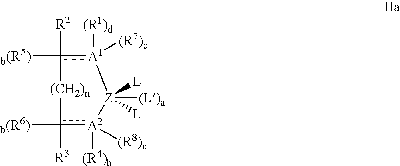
c1([R3])([b(R6)])[A2]([(R4)b])([(R8)c])[Z]([L])([L])([(L)a])[A1]([(R1)d])([(R7)c])c([R2])([b(R5)])[(CH2)n]1
